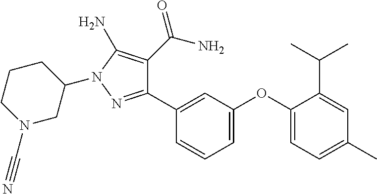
C1(C2=CC(OC3=CC=C(C)C=C3C(C)C)=CC=C2)=NN(C2CCCN(C#N)C2)C(N)=C1C(N)=O
